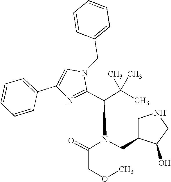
C1=C(C2=CC=CC=C2)N=C(C(C(C)(C)C)N(C(COC)=O)CC2CNCC2O)N1CC1=CC=CC=C1
